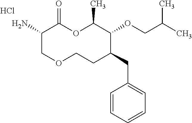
C1(N)COCCC(CC2=CC=CC=C2)C(OCC(C)C)C(C)OC1=O.Cl
